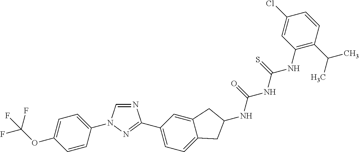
C1=CC(N2C=NC(C3=CC=C4C(=C3)CC(NC(=O)NC(NC3=C(C(C)C)C=CC(Cl)=C3)=S)C4)=N2)=CC=C1OC(F)(F)F
